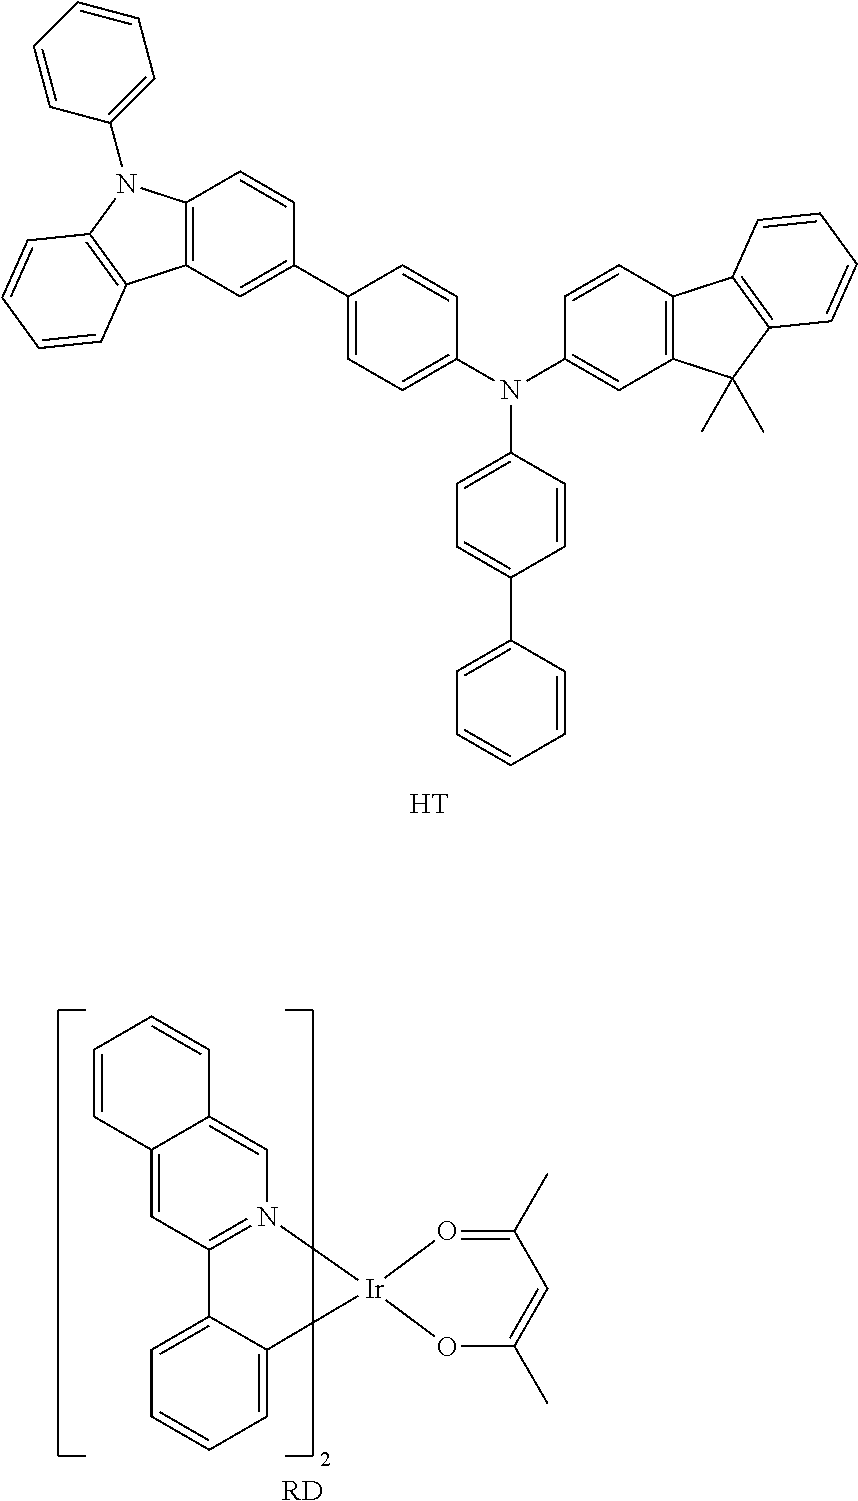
C12=C(C=C(C3=CC=C(N(C4=CC5=C(C=C4)C4=C(C5(C)C)C=CC=C4)C4=CC=C(C5=CC=CC=C5)C=C4)C=C3)C=C1)C1=C(N2C2=CC=CC=C2)C=CC=C1.[H].C1=CC2=CC3=N(C=C2C=C1)[Ir]1(C2=CC=CC=C32)OC(C)=CC(C)=O1.[RD]
